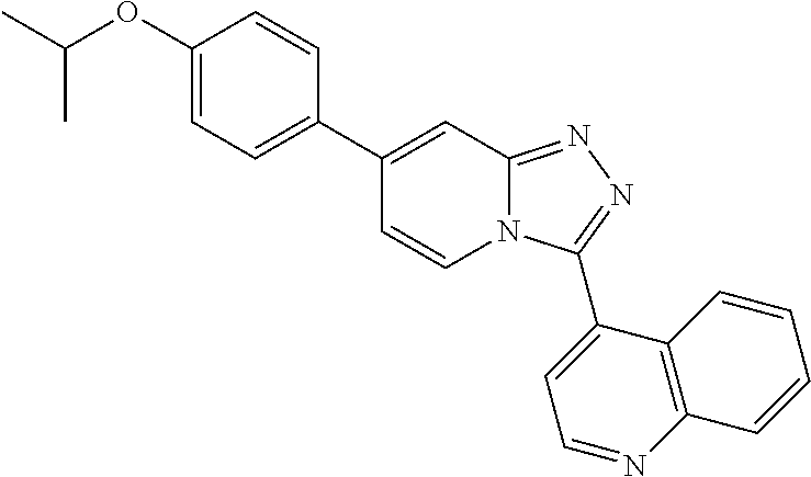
C1(C2=CC=C(OC(C)C)C=C2)=CC2=NN=C(C3=CC=NC4=C3C=CC=C4)N2C=C1
